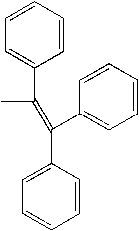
CC(C1=CC=CC=C1)=C(C1=CC=CC=C1)C1=CC=CC=C1
